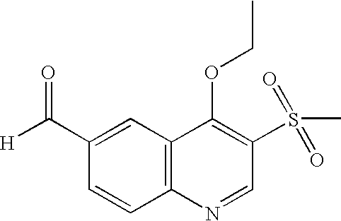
C1(C([H])=O)=CC2=C(C=C1)N=CC(S(C)(=O)=O)=C2OCC
